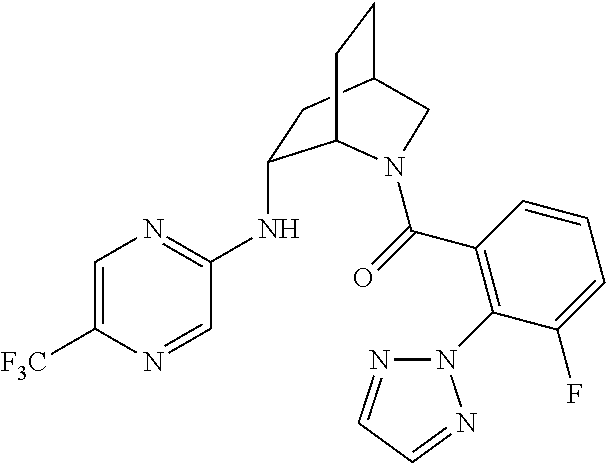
C1=C([F3C])N=CC(NC2CC3CCC2N(C(=O)C2=C(N4N=CC=N4)C(F)=CC=C2)C3)=N1
